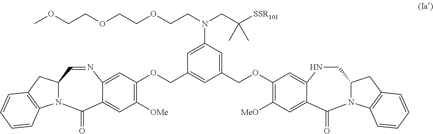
C1([OMe])=C(OCC2=CC(COC3=C([MeO])C=C4C(=C3)NCC3N(C4=O)C4=C(C3)C=CC=C4)=CC(N(CCOCCOCCOC)CC([SSR101])(C)C)=C2)C=C2N=CC3N(C(=O)C2=C1)C1=C(C3)C=CC=C1
